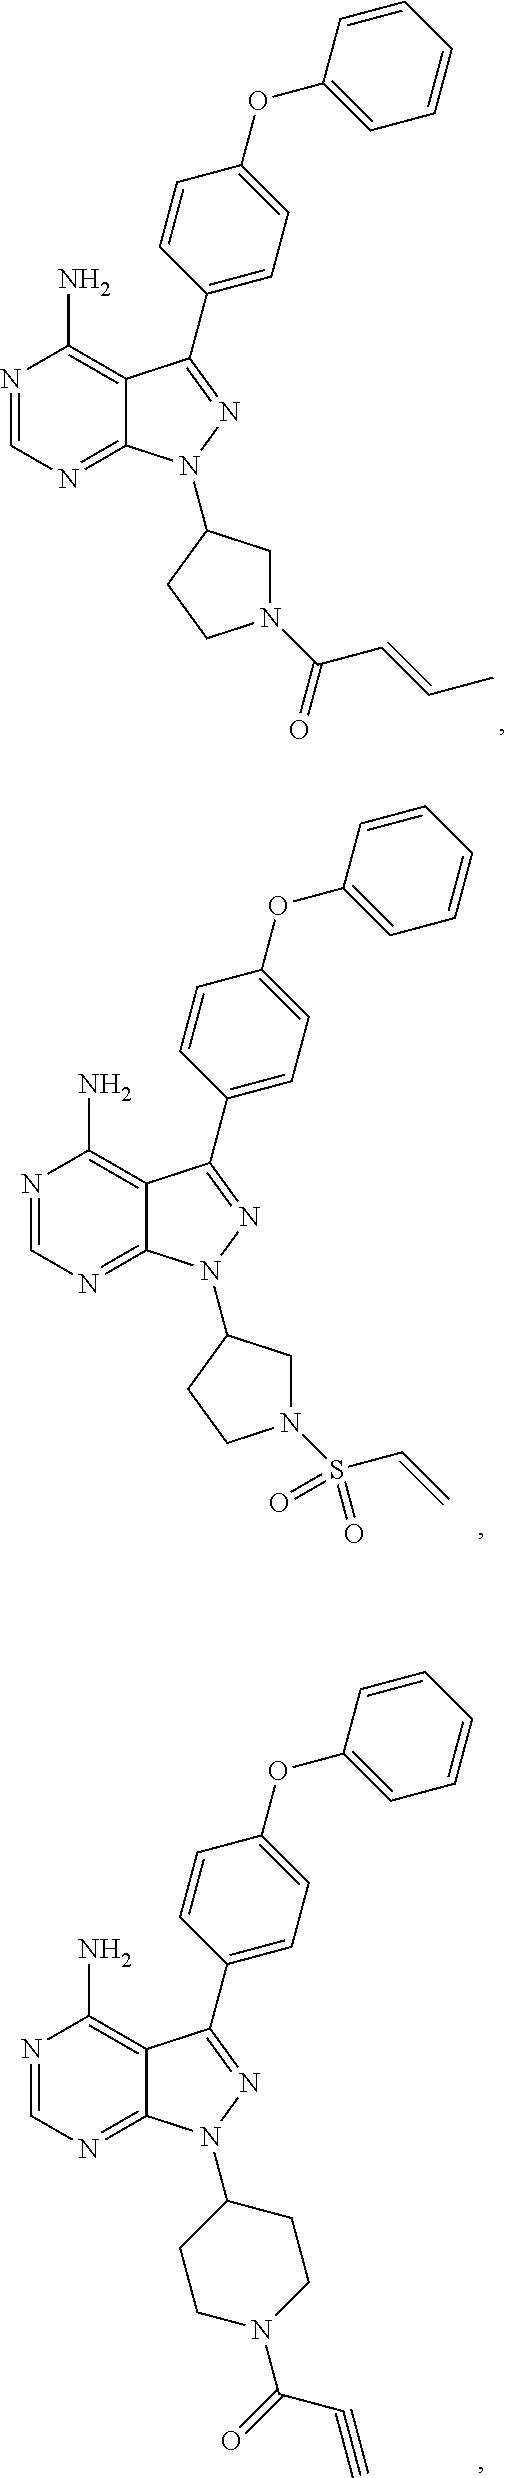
N1=CN=C2C(=C1N)C(C1=CC=C(OC3=CC=CC=C3)C=C1)=NN2C1CN(C(=O)C=CC)CC1.N1=CN=C2C(=C1N)C(C1=CC=C(OC3=CC=CC=C3)C=C1)=NN2C1CN(S(C=C)(=O)=O)CC1.N1=CN=C2C(=C1N)C(C1=CC=C(OC3=CC=CC=C3)C=C1)=NN2C1CCN(C(C#C)=O)CC1
